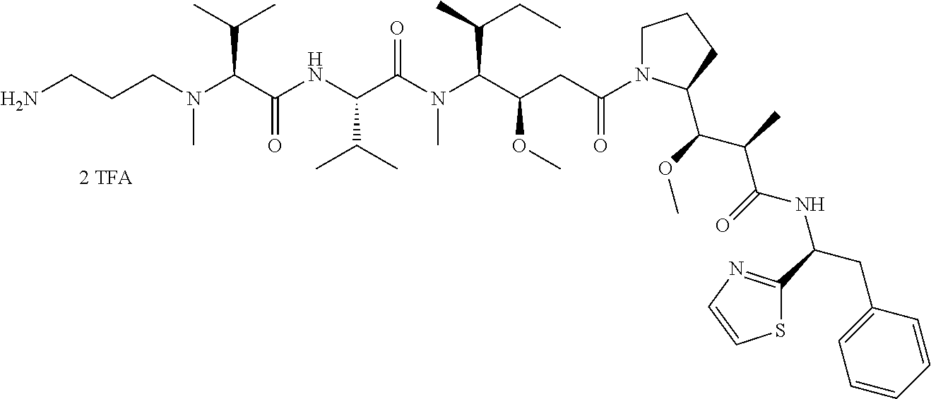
NCCCN(C(C(NC(C(N(C(C(CC(N1CCCC1C(C(C(NC(C1=NC=CS1)CC1=CC=CC=C1)=O)C)OC)=O)OC)C(C)CC)C)=O)C(C)C)=O)C(C)C)C
